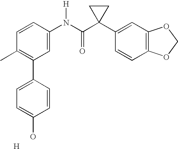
C1=CC(N(C(C2(C3=CC4=C(C=C3)OCO4)CC2)=O)[H])=CC(C2=CC=C(O)C=C2)=C1C.[H]
